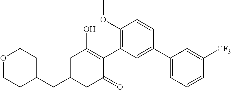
C1(CC2CC(=O)C(C3=C(OC)C=CC(C4=CC=CC([CF3])=C4)=C3)=C(O)C2)CCOCC1
